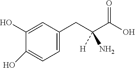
C1(O)=CC(CC(C(O)=O)([H])N)=CC=C1O
